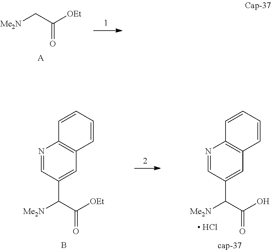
[Me2N]CC([OEt])=O.[A].[Me2N]C(C([OEt])=O)C1=CC2=C(N=C1)C=CC=C2.B.[cap-37].[Me2N]C(C(O)=O)C1=CC2=C(N=C1)C=CC=C2.[ HCl]
